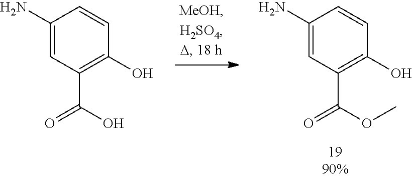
C1(N)=CC(C(=O)O)=C(O)C=C1.C1(N)=CC(C(=O)OC)=C(O)C=C1
